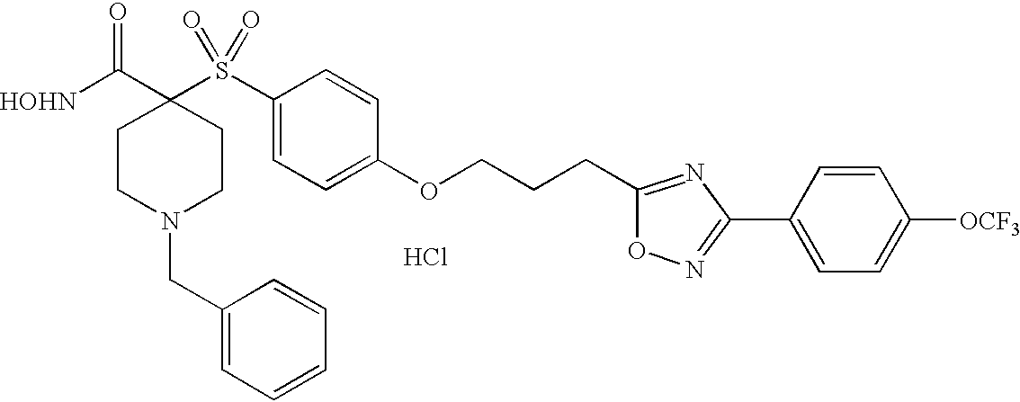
[HOHN]C(C1(S(C2=CC=C(OCCCC3=NC(C4=CC=C([OCF3])C=C4)=NO3)C=C2)(=O)=O)CCN(CC2=CC=CC=C2)CC1)=O.Cl
